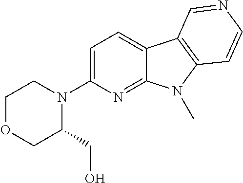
C1=C(N2C(CO)COCC2)N=C2C(=C1)C1=C(N2C)C=CN=C1
